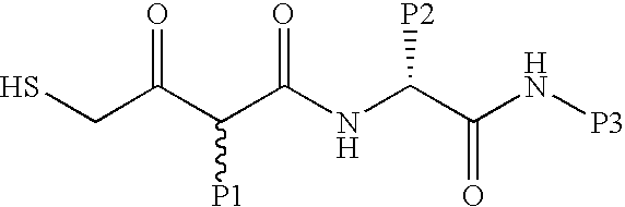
C(C(C(C(NC(C(N[P3])=O)[P2])=O)[P1])=O)S
